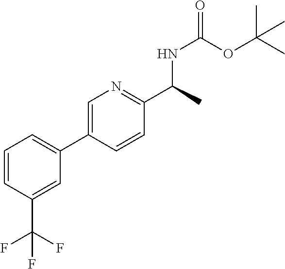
C1=C(C2=CC=CC(C(F)(F)F)=C2)C=CC(C(NC(OC(C)(C)C)=O)C)=N1
